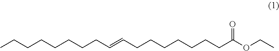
CCCCCCCCC=CCCCCCCCC(OCC)=O
